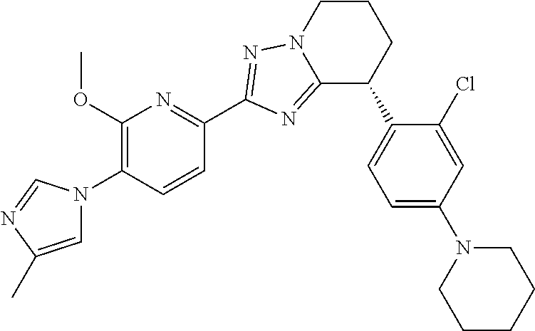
C1(OC)=C(N2C=C(C)N=C2)C=CC(C2=NN3C(=N2)C(C2=CC=C(N4CCCCC4)C=C2Cl)CCC3)=N1
